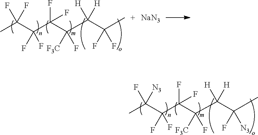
CC(C(C(C(C(C(C)(F)F)([H])[H])([F3C])F)(F)F)(F)F)(F)F.[NaN3].CC(C(C(C(C([H])([H])C(F)([N3])C)([F3C])F)(F)F)(F)F)(F)[N3]
